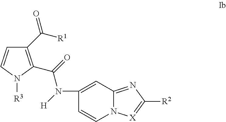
C1=CC(N(C(=O)C2=C(C([R1])=O)C=CN2[R3])[H])=CC2=NC([R2])=[X]N12
